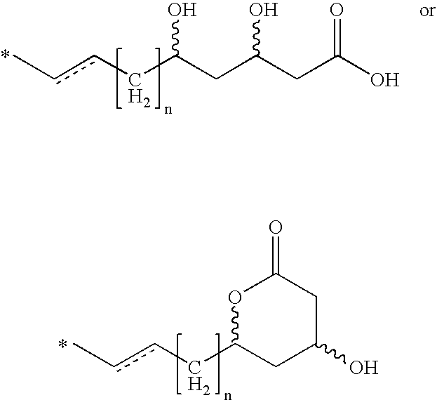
O1C(CccC)CC(O)CC1=O.CccCC(CC(CC(O)=O)O)O
